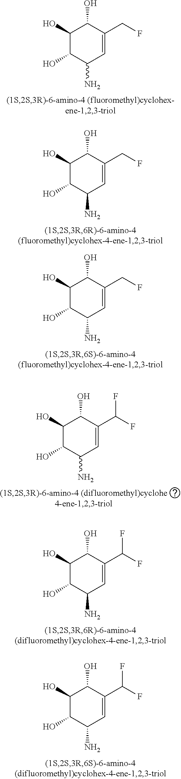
C1(O)C(O)C(N)C=C(CF)C1O.C1(O)C(O)C(N)C=C(CF)C1O.C1(O)C(O)C(N)C=C(CF)C1O.C1(O)C(O)C(N)C=C(C(F)F)C1O.C1(O)C(O)C(N)C=C(C(F)F)C1O.C1(O)C(O)C(N)C=C(C(F)F)C1O
